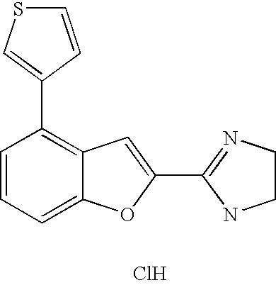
C1(C2=NCCN2)=CC2=C(C3=CSC=C3)C=CC=C2O1.Cl
